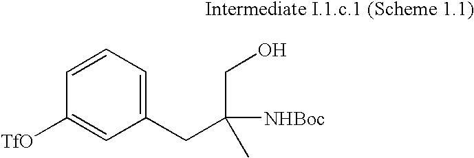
C1(CC([NHBoc])(CO)C)=CC=CC([TfO])=C1
